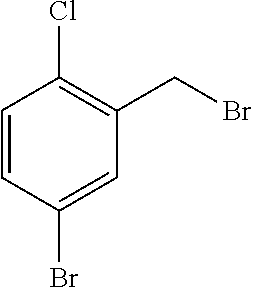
C1=CC(Br)=CC(CBr)=C1Cl
